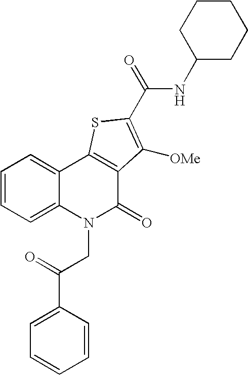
N(C(=O)C1=C([OMe])C2=C(C3=CC=CC=C3N(CC(=O)C3=CC=CC=C3)C2=O)S1)C1CCCCC1
